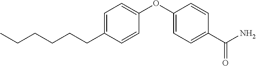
C1=C(CCCCCC)C=CC(OC2=CC=C(C(N)=O)C=C2)=C1
